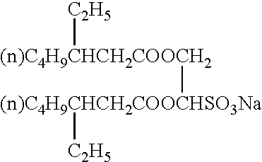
[(n)C4H9CHCH2COOCH2]([C2H5])[(n)C4H9CHCH2COOCHSO3Na][C2H5]
